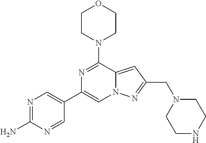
N1=C(N)N=CC(C2=CN3C(=CC(CN4CCNCC4)=N3)C(N3CCOCC3)=N2)=C1
